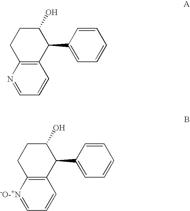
C12=C(N=CC=C1)CCC(O)C2C1=CC=CC=C1.C12=C([-O-+N]=CC=C1)CCC(O)C2C1=CC=CC=C1
